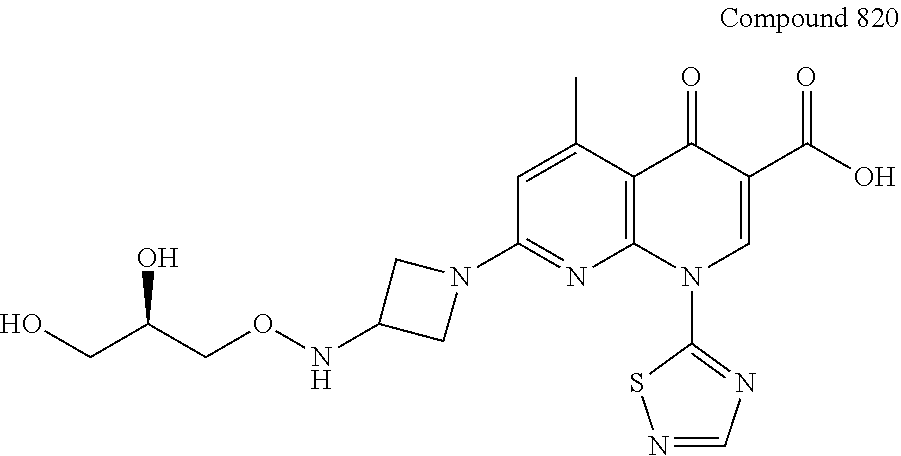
C1=C(C)C2=C(N=C1N1CC(NOCC(CO)O)C1)N(C1=NC=NS1)C=C(C(O)=O)C2=O
